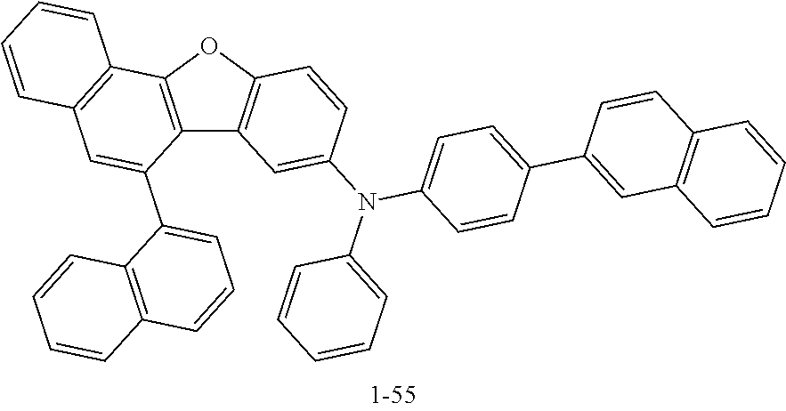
C12=C(OC3=C1C=C(N(C1=CC=CC=C1)C1=CC=C(C4=CC5=C(C=C4)C=CC=C5)C=C1)C=C3)C1=C(C=C2C2=CC=CC3=C2C=CC=C3)C=CC=C1
